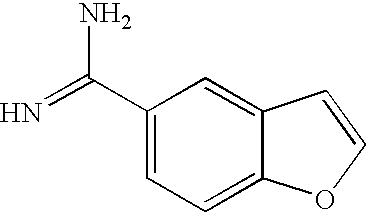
C1(C(=N)N)=CC=C2C(=C1)C=CO2
